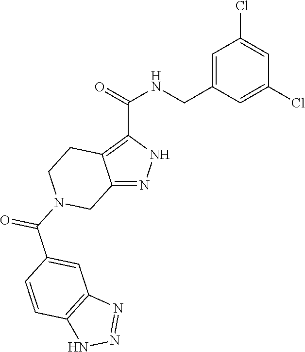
C12=NNC(C(=O)NCC3=CC(Cl)=CC(Cl)=C3)=C1CCN(C(C1=CC3=C(C=C1)NN=N3)=O)C2
